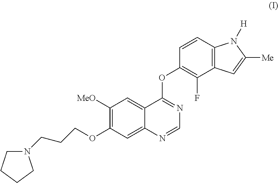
C1([MeO])=C(OCCCN2CCCC2)C=C2C(=C1)C(OC1=C(F)C3=C(C=C1)N([H])C([Me])=C3)=NC=N2
